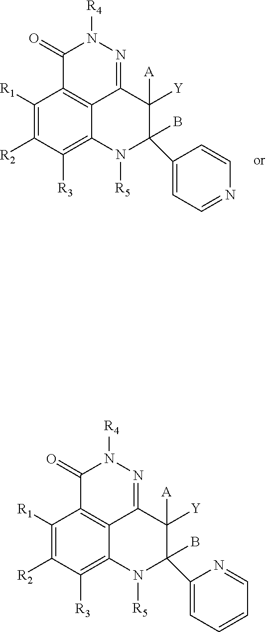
N1([R4])N=C2C3=C(C([R1])=C([R2])C([R3])=C3N([R5])C(C3=CC=NC=C3)(B)C2([A])[Y])C1=O.N1([R4])N=C2C3=C(C([R1])=C([R2])C([R3])=C3N([R5])C(C3=CC=CC=N3)(B)C2([A])[Y])C1=O
